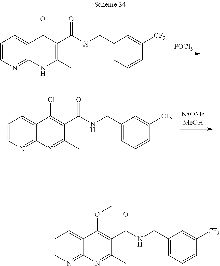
[POCl3].C1=CN=C2C(=C1)C(=O)C(C(NCC1=CC=CC([CF3])=C1)=O)=C(C)N2.C1=CN=C2C(=C1)C(Cl)=C(C(NCC1=CC=CC([CF3])=C1)=O)C(C)=N2.C1=CN=C2C(=C1)C(OC)=C(C(NCC1=CC=CC([CF3])=C1)=O)C(C)=N2
